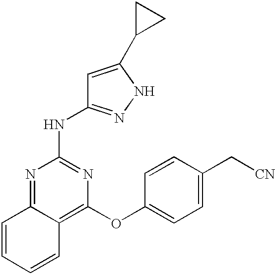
C12=NC(NC3=NNC(C4CC4)=C3)=NC(OC3=CC=C(C[CN])C=C3)=C1C=CC=C2
